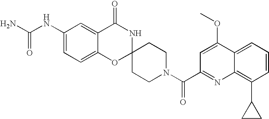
C1(NC(N)=O)=CC=C2C(=C1)C(=O)NC1(O2)CCN(C(=O)C2=NC3=C(C4CC4)C=CC=C3C(OC)=C2)CC1
